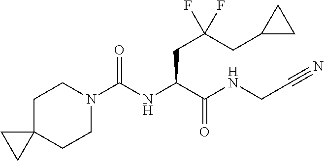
C1CN(C(NC(C(NCC#N)=O)CC(CC2CC2)(F)F)=O)CCC12CC2
